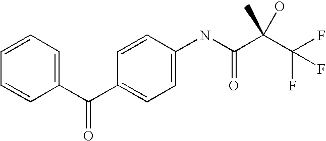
C1=CC=C(C(C2=CC=C(NC(C(C(F)(F)F)(O)C)=O)C=C2)=O)C=C1
